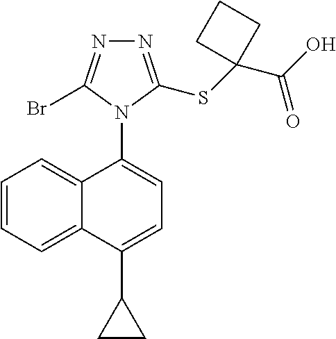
C12=CC=CC=C1C(N1C(Br)=NN=C1SC1(C(O)=O)CCC1)=CC=C2C1CC1
